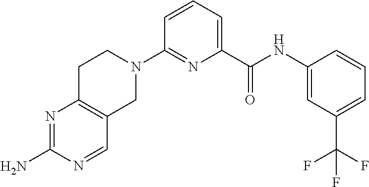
N1=C(N)N=CC2=C1CCN(C1=NC(C(NC3=CC(C(F)(F)F)=CC=C3)=O)=CC=C1)C2
